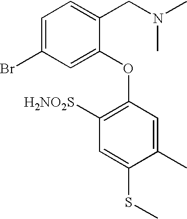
C1=C(Br)C=C(OC2=C([H2NO2S])C=C(SC)C(C)=C2)C(CN(C)C)=C1
